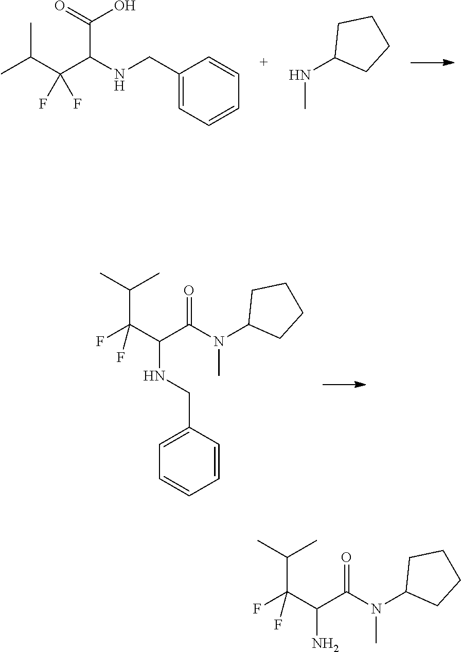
FC(C(C(N(C1CCCC1)C)=O)NCC1=CC=CC=C1)(C(C)C)F.N(C1CCCC1)C.CC(C(C(NCC1=CC=CC=C1)C(=O)O)(F)F)C.FC(C(C(N(C1CCCC1)C)=O)N)(C(C)C)F
